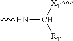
CNC([X1]C)[R11]
